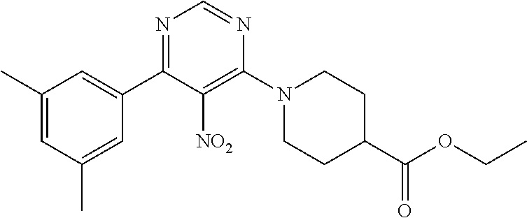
C1(C)=CC(C)=CC(C2=NC=NC(N3CCC(C(OCC)=O)CC3)=C2[NO2])=C1
